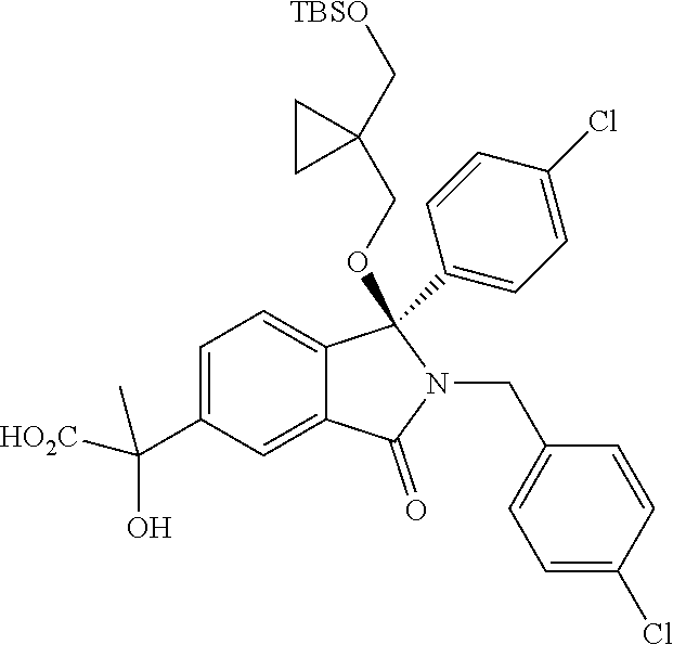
C1=C(C([HO2C])(O)C)C=C2C(=C1)C(OCC1(C[TBSO])CC1)(C1=CC=C(Cl)C=C1)N(CC1=CC=C(Cl)C=C1)C2=O
